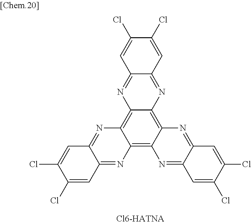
C12=C3C(=C4C(=C1N=C1C(=N2)C=C(Cl)C(Cl)=C1)N=C1C(=N4)C=C(Cl)C(Cl)=C1)N=C1C(=N3)C=C(Cl)C(Cl)=C1
